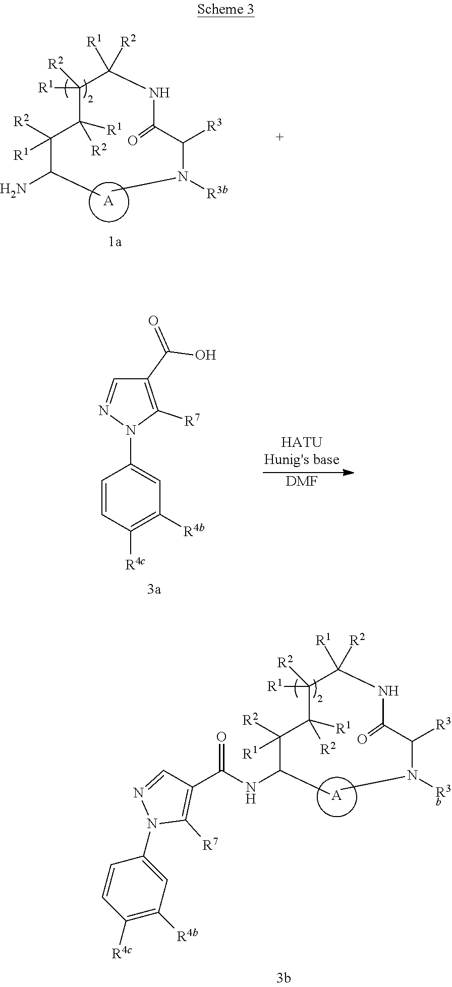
C(C([R1])([R2])C([R2])([R1])C(N)C)(C(NC(=O)C([R3])N([R3b])C)([R2])[R1])([R2])[R1].[A].C1(C(=O)O)=C([R7])N(C2=CC([R4b])=C([R4c])C=C2)N=C1.[DMF].[A].C(C([R1])([R2])C([R2])([R1])C(C)NC(C1=C([R7])N(C2=CC([R4b])=C([R4c])C=C2)N=C1)=O)(C(NC(=O)C([R3])N([R3b])C)([R2])[R1])([R2])[R1]
